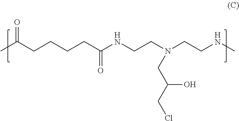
CC(CCCCC(NCCN(CCNC)CC(CCl)O)=O)=O
